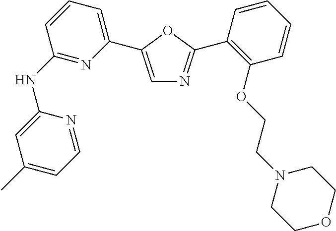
C1(NC2=NC(C3=CN=C(C4=C(OCCN5CCOCC5)C=CC=C4)O3)=CC=C2)=CC(C)=CC=N1
